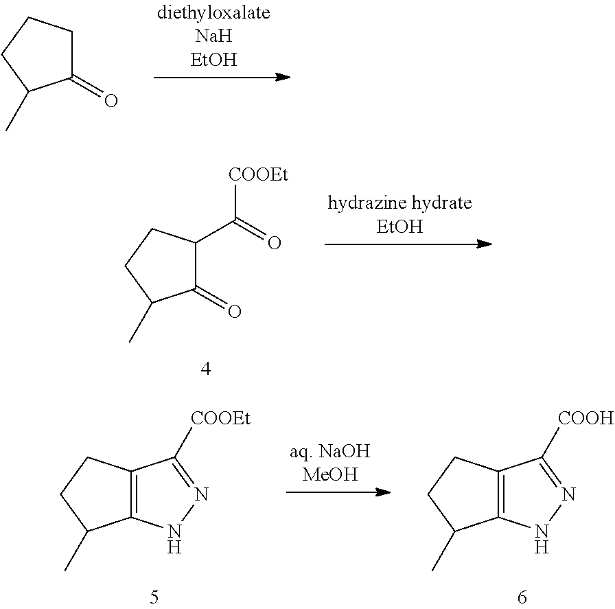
C1(=O)CCCC1C.C1(=O)C(C(=O)[COOEt])CCC1C.C12=C(CCC1C)C([COOEt])=NN2.C12=C(CCC1C)C([COOH])=NN2
